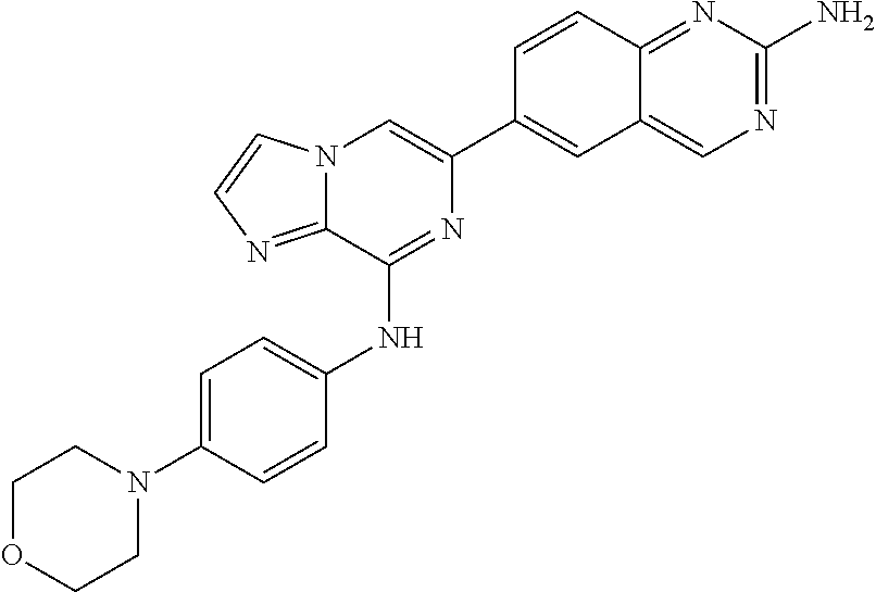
C1(C2=CC3=CN=C(N)N=C3C=C2)=CN2C(=NC=C2)C(NC2=CC=C(N3CCOCC3)C=C2)=N1
